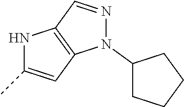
N1C(C)=CC2=C1C=NN2C1CCCC1
